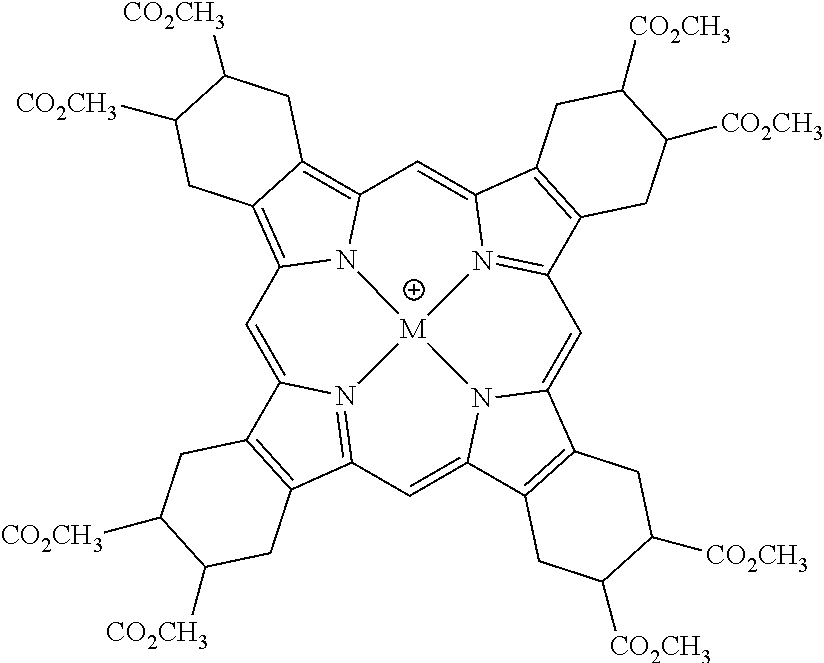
C1=C2N3=C(C=C4N5C(=CC6=N7C(=CC8=C9C(=C1N8[M]753)CC([CO2CH3])C([CO2CH3])C9)C1=C6CC([CO2CH3])C([CO2CH3])C1)C1=C4CC([CO2CH3])C([CO2CH3])C1)C1=C2CC([CO2CH3])C([CO2CH3])C1
